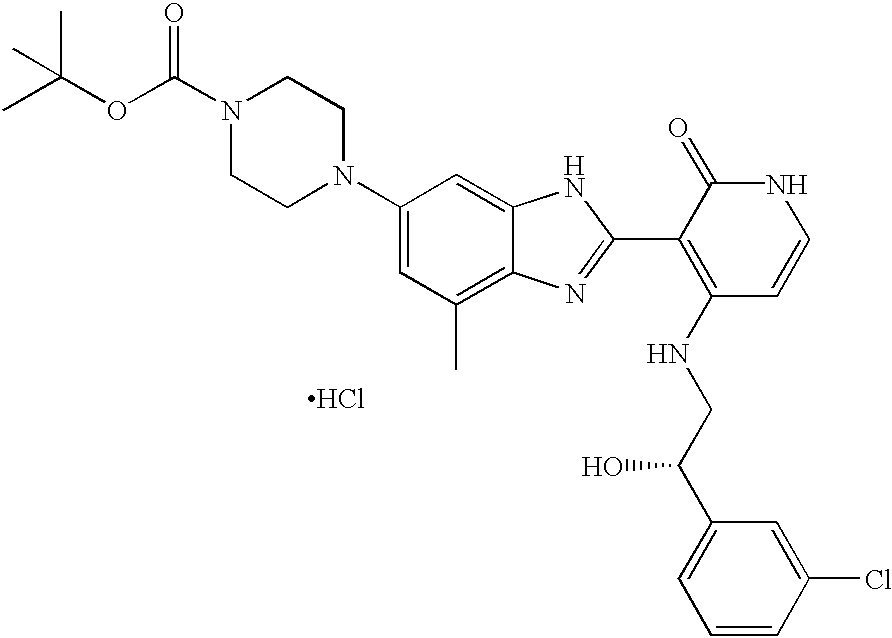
Cl.N1(C(OC(C)(C)C)=O)CCN(C2=CC(C)=C3C(=C2)NC(C2=C(NCC(C4=CC=CC(Cl)=C4)O)C=CNC2=O)=N3)CC1
